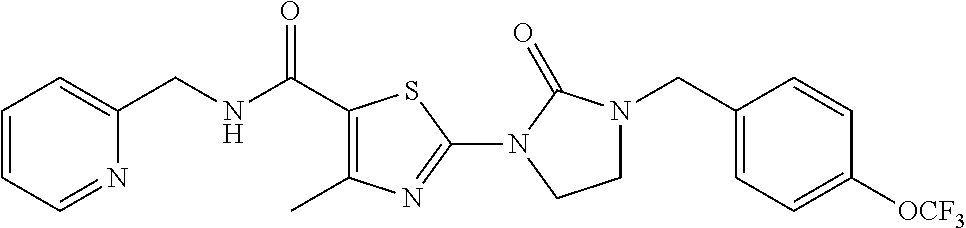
N(C(C1=C(C)N=C(N2C(=O)N(CC3=CC=C([OCF3])C=C3)CC2)S1)=O)CC1=CC=CC=N1
